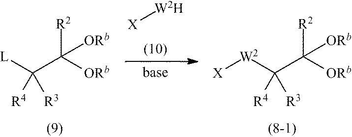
C([L])([R4])([R3])C([R2])([ORb])[ORb].C([W2][X])([R4])([R3])C([R2])([ORb])[ORb].[X][W2H]
